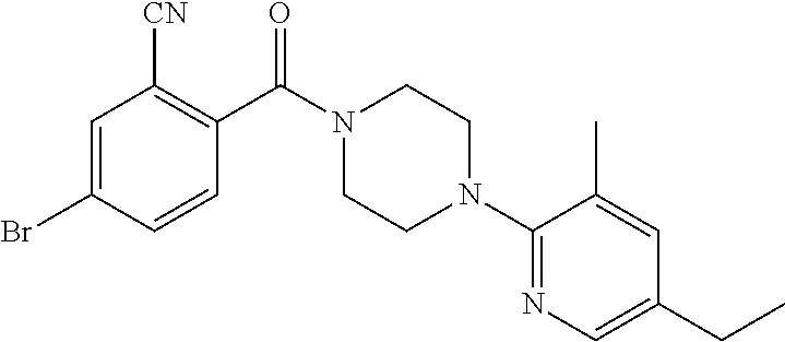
C1=CC(Br)=CC([CN])=C1C(N1CCN(C2=NC=C(CC)C=C2C)CC1)=O
